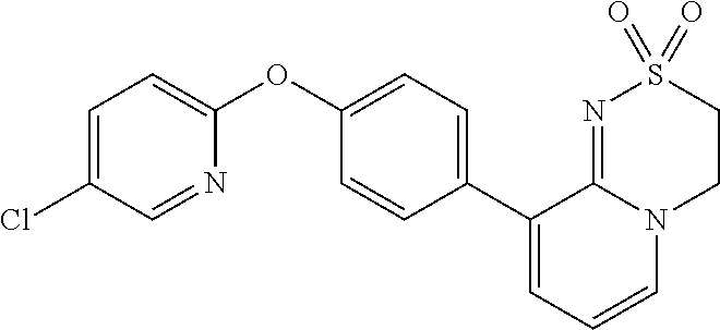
C1(OC2=CC=C(Cl)C=N2)=CC=C(C2=CC=CN3C2=NS(=O)(=O)CC3)C=C1
